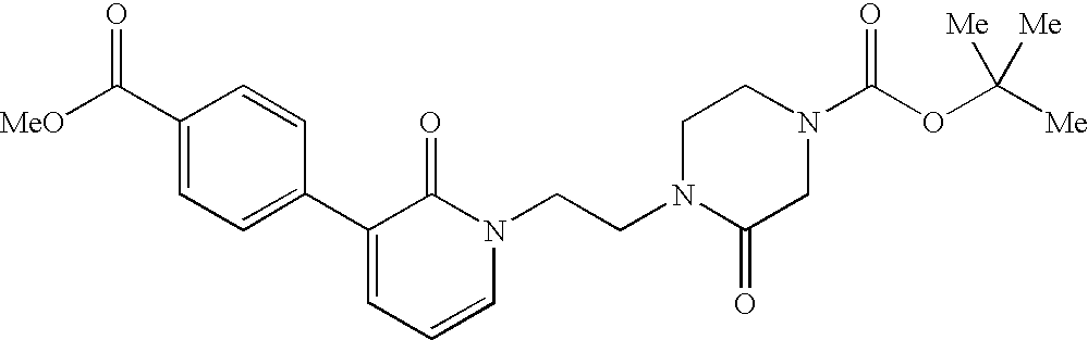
[MeO]C(C1=CC=C(C2=CC=CN(CCN3CCN(C(OC([Me])([Me])[Me])=O)CC3=O)C2=O)C=C1)=O
